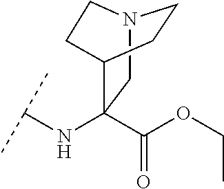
N12CC(NC(C)C)(C(OCC)=O)C(CC1)CC2
